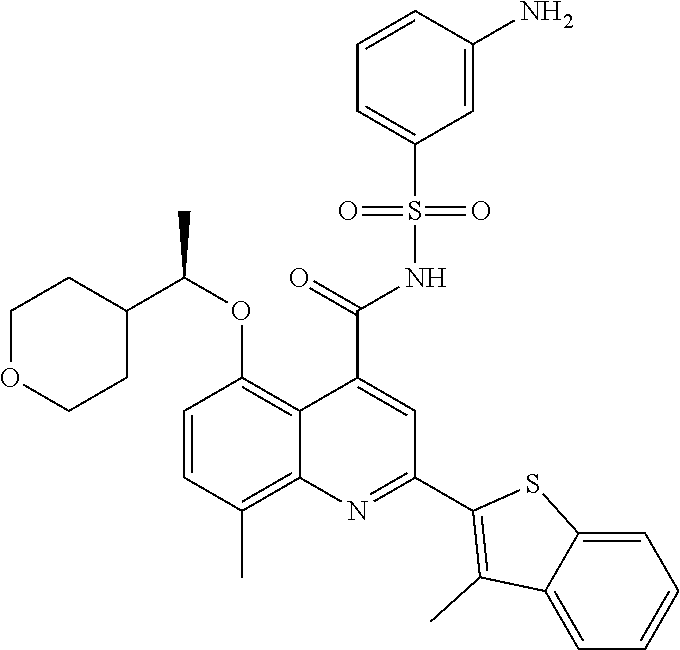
C1=CC(C)=C2C(=C1OC(C1CCOCC1)C)C(C(=O)NS(C1=CC=CC(N)=C1)(=O)=O)=CC(C1=C(C)C3=CC=CC=C3S1)=N2
